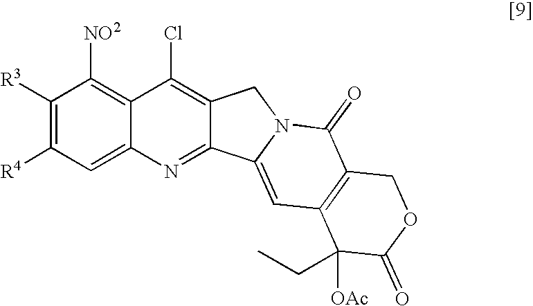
C1([R3])=C([R4])C=C2C(=C1[NO2])C(Cl)=C1C(=N2)C2=CC3=C(C(=O)N2C1)COC(=O)C3([OAc])CC
